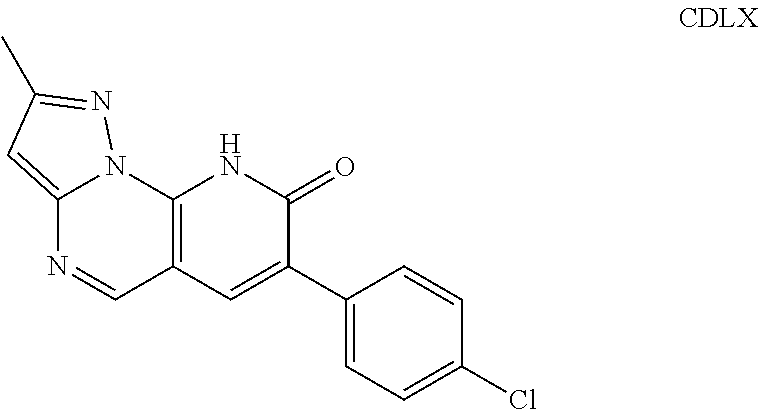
C12=CC(C)=NN1C1=C(C=N2)C=C(C2=CC=C(Cl)C=C2)C(=O)N1
